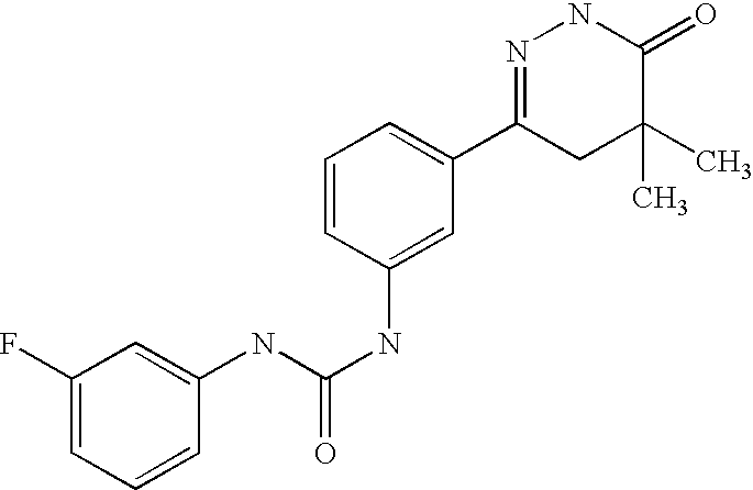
N(C(NC1=CC(C2=NNC(=O)C(C)(C)C2)=CC=C1)=O)C1=CC(F)=CC=C1
